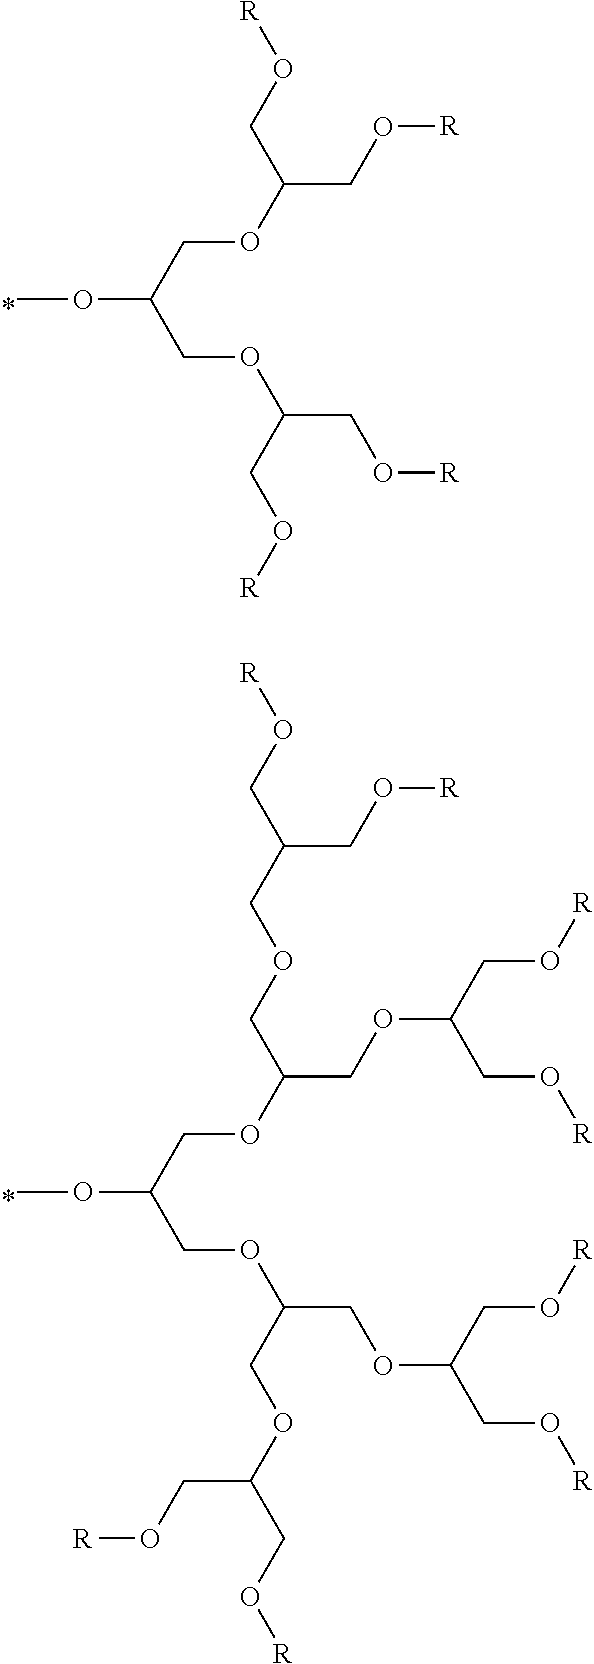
COC(COC(CO[R])CO[R])COC(CO[R])CO[R].COC(COC(COC(CO[R])CO[R])COC(CO[R])CO[R])COC(COC(CO[R])CO[R])COCC(CO[R])CO[R]
